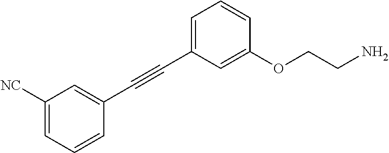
C(#CC1=CC=CC(OCCN)=C1)C1=CC([NC])=CC=C1
